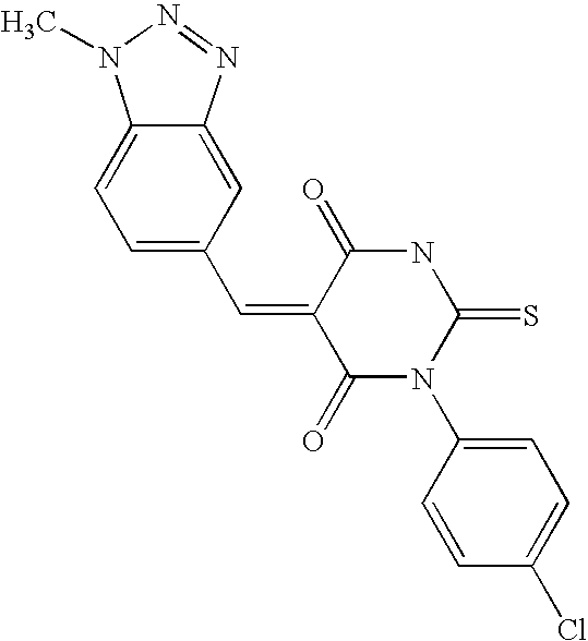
O=C1C(=CC2=CC=C3C(=C2)N=NN3C)C(=O)N(C2=CC=C(Cl)C=C2)C(=S)N1
